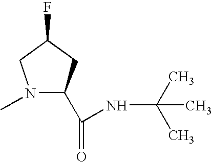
N1(C)C(C(=O)NC(C)(C)C)CC(F)C1
